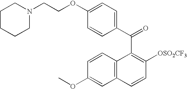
C(C1=C([OSO2CF3])C=CC2=C1C=CC(OC)=C2)(C1=CC=C(OCCN2CCCCC2)C=C1)=O
